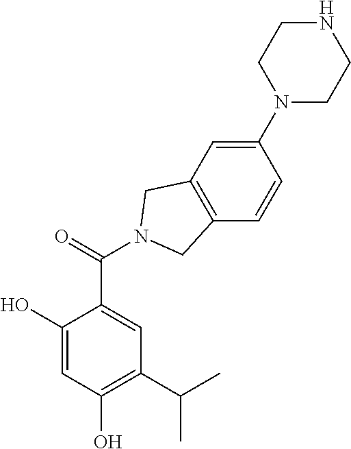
C1(O)=CC(O)=C(C(C)C)C=C1C(=O)N1CC2=C(C=CC(N3CCNCC3)=C2)C1
